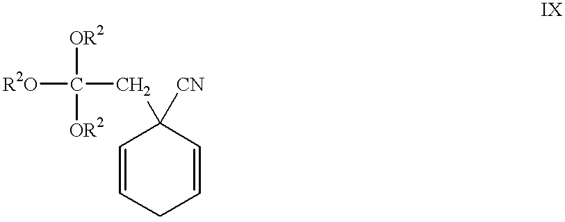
[R2O]C(CC1([CN])C=CCC=C1)([OR2])[OR2]
